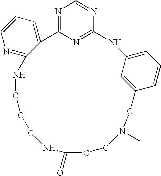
N1=C2N=C(N=C1)NC1=CC=CC(=C1)CN(C)CCC(=O)NCCCNC1=NC=CC=C21
